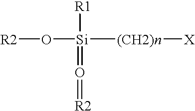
[R2]O[Si]([(CH2)n][X])([R1])=O=[R2]
